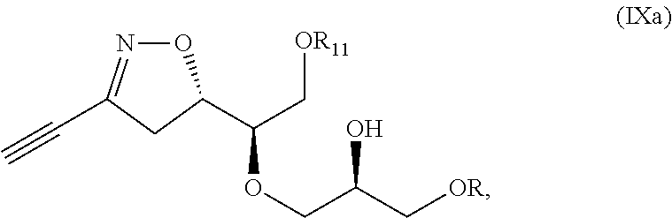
O1N=C(C#C)CC1C(C[OR11])OCC(O)C[OR]
